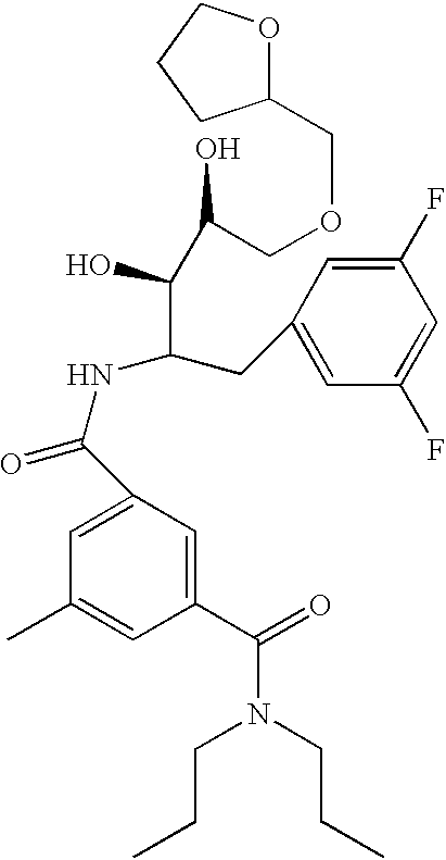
C1(C(=O)N(CCC)CCC)=CC(C(NC(CC2=CC(F)=CC(F)=C2)C(O)C(COCC2OCCC2)O)=O)=CC(C)=C1
